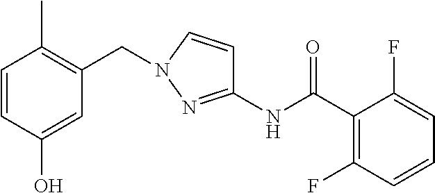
C1=CC(O)=CC(CN2C=CC(NC(C3=C(F)C=CC=C3F)=O)=N2)=C1C
